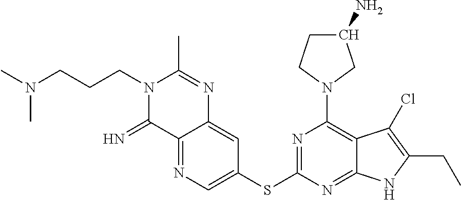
C12=NC=C(SC3=NC(N4CC(N)CC4)=C4C(=N3)NC(CC)=C4Cl)C=C1N=C(C)N(CCCN(C)C)C2=N
